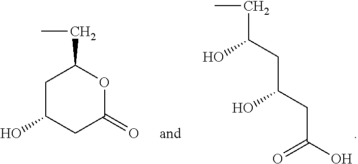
C1C(O)CC(=O)OC1CC.C(C(CC(CC(O)=O)O)O)C
